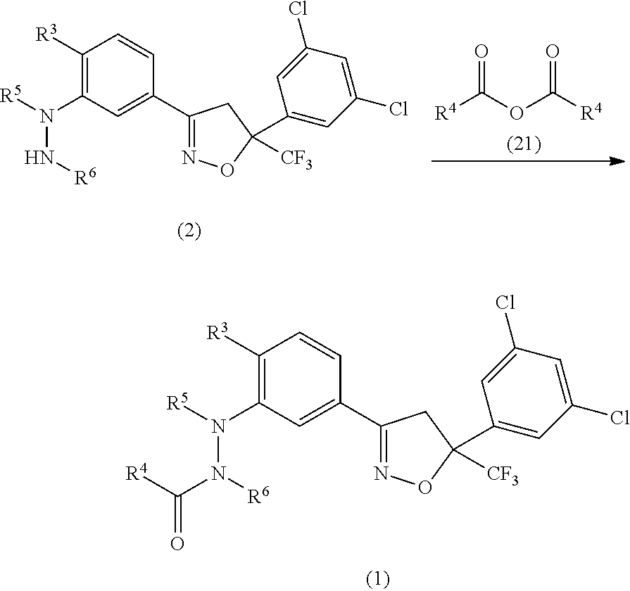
C1([R3])=C(N([R5])N([R6])C(=O)[R4])C=C(C2=NOC([CF3])(C3=CC(Cl)=CC(Cl)=C3)C2)C=C1.C1([R3])=C(N(N[R6])[R5])C=C(C2=NOC([CF3])(C3=CC(Cl)=CC(Cl)=C3)C2)C=C1.[R4]C(OC([R4])=O)=O
